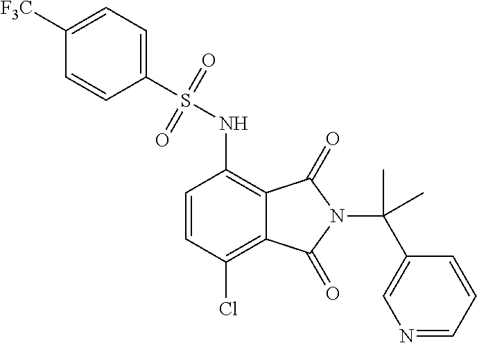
C1=CC(Cl)=C2C(=C1NS(C1=CC=C([F3C])C=C1)(=O)=O)C(=O)N(C(C)(C1=CN=CC=C1)C)C2=O
